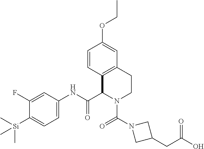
C1(F)=CC(NC(C2N(C(N3CC(CC(O)=O)C3)=O)CCC3=C2C=CC(OCC)=C3)=O)=CC=C1[Si](C)(C)C
